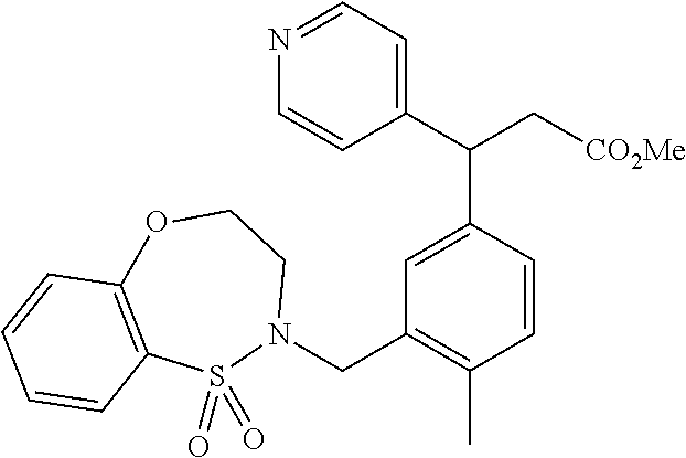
N1=CC=C(C(C[CO2Me])C2=CC(CN3CCOC4=C(S3(=O)=O)C=CC=C4)=C(C)C=C2)C=C1
